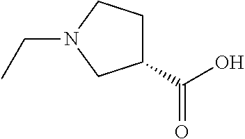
OC(=O)C1CCN(CC)C1
